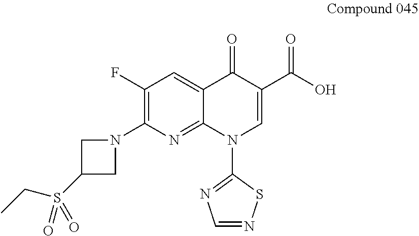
C1(F)=C(N2CC(S(CC)(=O)=O)C2)N=C2C(=C1)C(=O)C(C(O)=O)=CN2C1=NC=NS1
